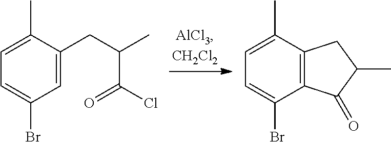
CC1=CC=C(Br)C=C1CC(C)C(=O)Cl.CC1=CC=C(Br)C2=C1CC(C)C2=O
